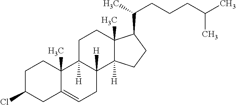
C1C(Cl)CC2=CCC3([H])C([H])(C2(C)C1)CCC1(C)C3([H])CCC1C(CCCC(C)C)C
